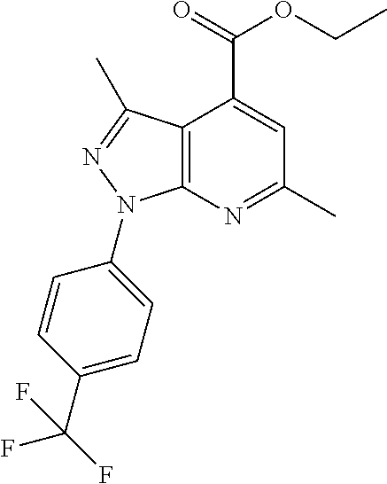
C12=C(N=C(C)C=C1C(=O)OCC)N(C1=CC=C(C(F)(F)F)C=C1)N=C2C
